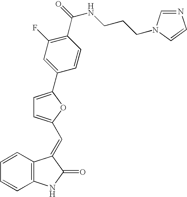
C1=CC2=C(C=C1)NC(=O)C2=CC1=CC=C(C2=CC(F)=C(C(=O)NCCCN3C=NC=C3)C=C2)O1
